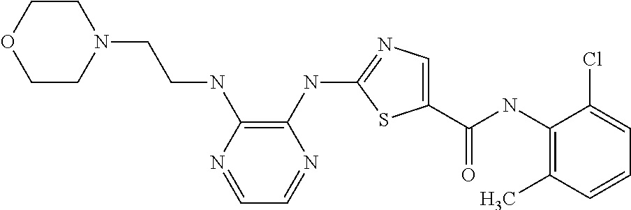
C1(NC(C2=CN=C(NC3=C(NCCN4CCOCC4)N=CC=N3)S2)=O)=C(C)C=CC=C1Cl
